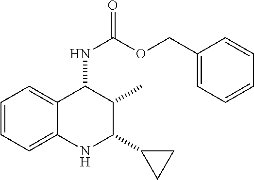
C1=CC=C2C(=C1)C(NC(OCC1=CC=CC=C1)=O)C(C)C(C1CC1)N2
